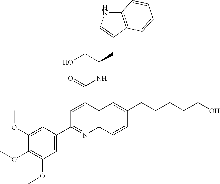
C12=C(C(CC(CO)NC(=O)C3=CC(C4=CC(OC)=C(OC)C(OC)=C4)=NC4=C3C=C(CCCCCO)C=C4)=CN1)C=CC=C2
